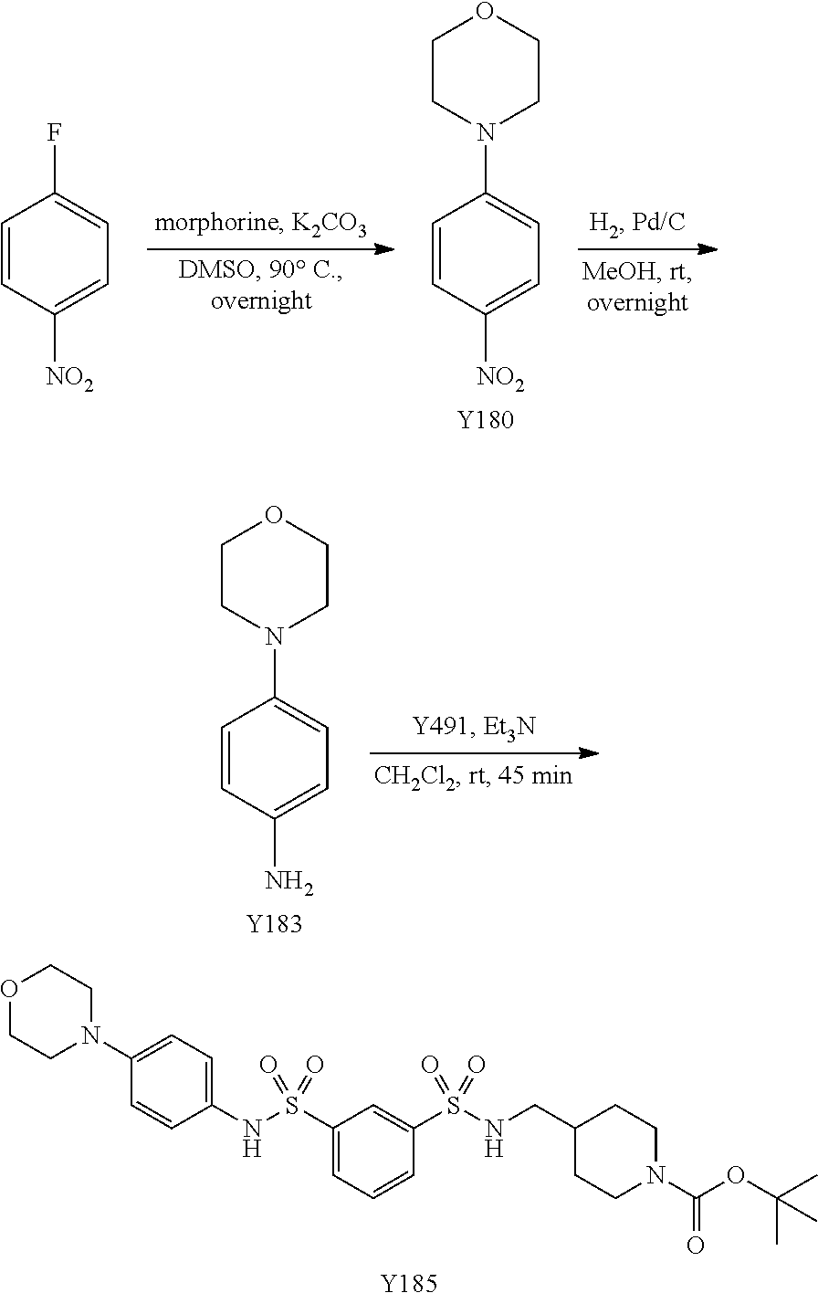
O1CCN(C2=CC=C(NS(C3=CC=CC(S(NCC4CCN(C(OC(C)(C)C)=O)CC4)(=O)=O)=C3)(=O)=O)C=C2)CC1.[Y185].C1CN(C2=CC=C(N)C=C2)CCO1.[Y183].C1CN(C2=CC=C([NO2])C=C2)CCO1.[Y180].C1=CC([NO2])=CC=C1F
